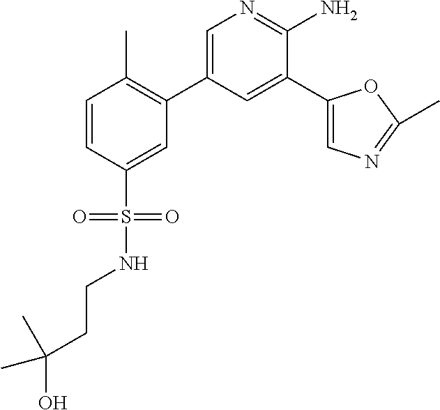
N(S(C1=CC(C2=CN=C(N)C(C3=CN=C(C)O3)=C2)=C(C)C=C1)(=O)=O)CCC(O)(C)C
